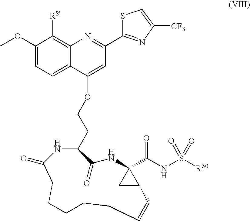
C1(OC)=CC=C2C(=C1[R8])N=C(C1=NC([CF3])=CS1)C=C2OCCC1C(=O)NC2(C(NS([R30])(=O)=O)=O)CC2C=CCCCCCC(=O)N1
